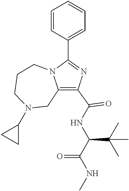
C1(C(NC(C(NC)=O)C(C)(C)C)=O)=C2N(C(C3=CC=CC=C3)=N1)CCCN(C1CC1)C2
